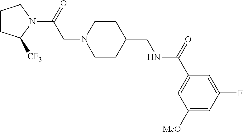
C1CC([CF3])N(C(=O)CN2CCC(CNC(C3=CC([MeO])=CC(F)=C3)=O)CC2)C1
